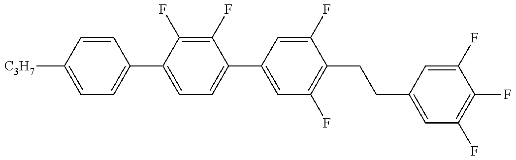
C1=C([C3H7])C=CC(C2=CC=C(C3=CC(F)=C(CCC4=CC(F)=C(F)C(F)=C4)C(F)=C3)C(F)=C2F)=C1
